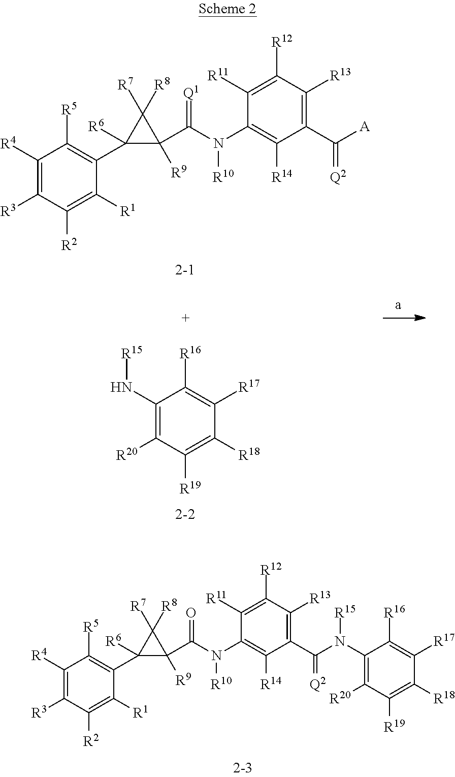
C1(N[R15])=C([R20])C([R19])=C([R18])C([R17])=C1[R16].C1([R11])=C([R12])C([R13])=C(C([A])=[Q2])C([R14])=C1N(C(C1([R9])C(C2=C([R5])C([R4])=C([R3])C([R2])=C2[R1])([R6])C1([R8])[R7])=[Q1])[R10].C1([R11])=C([R12])C([R13])=C(C(N(C2=C([R20])C([R19])=C([R18])C([R17])=C2[R16])[R15])=[Q2])C([R14])=C1N(C(C1([R9])C(C2=C([R5])C([R4])=C([R3])C([R2])=C2[R1])([R6])C1([R8])[R7])=O)[R10]
